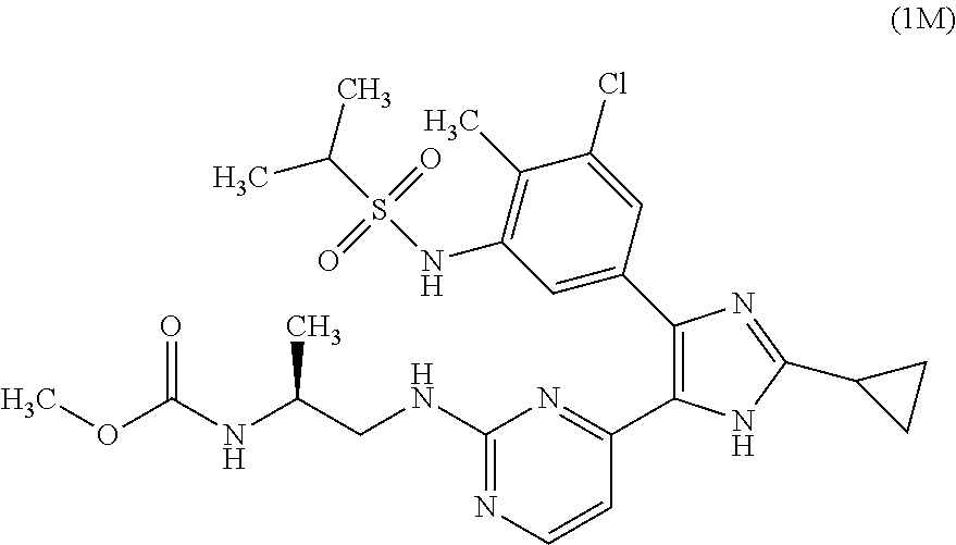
C1(C2=NC(NCC(NC(OC)=O)C)=NC=C2)=C(C2=CC(NS(=O)(=O)C(C)C)=C(C)C(Cl)=C2)N=C(C2CC2)N1
